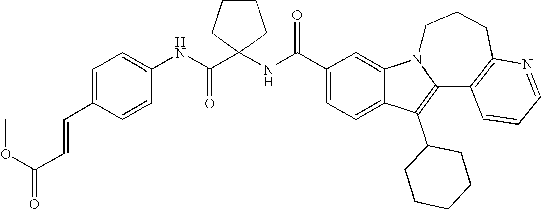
C1(C(NC2(C(NC3=CC=C(C=CC(=O)OC)C=C3)=O)CCCC2)=O)=CC=C2C(=C1)N1C(=C2C2CCCCC2)C2=C(CCC1)N=CC=C2
